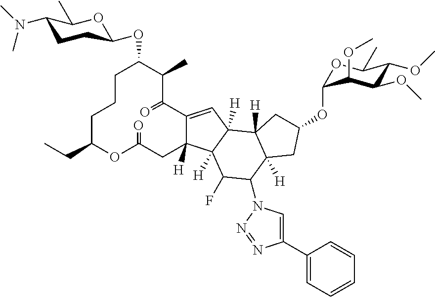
C1CCC(CC)OC(=O)CC2([H])C(=CC3([H])C2([H])C(F)C(N2C=C(C4=CC=CC=C4)N=N2)C2([H])C3([H])CC(OC3OC(C)C(OC)C(OC)C3OC)C2)C(=O)C(C)C1OC1CCC(N(C)C)C(C)O1
